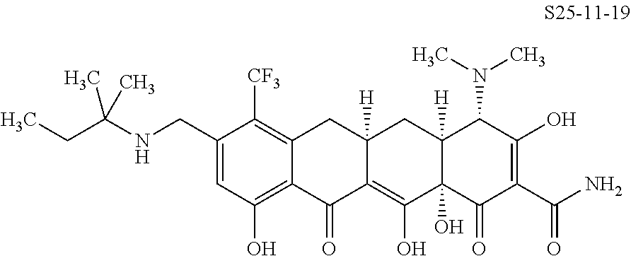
C1(CNC(CC)(C)C)=CC(O)=C2C(=C1[CF3])CC1([H])C(=C(O)C3(O)C([H])(C1)C(N(C)C)C(O)=C(C(N)=O)C3=O)C2=O
